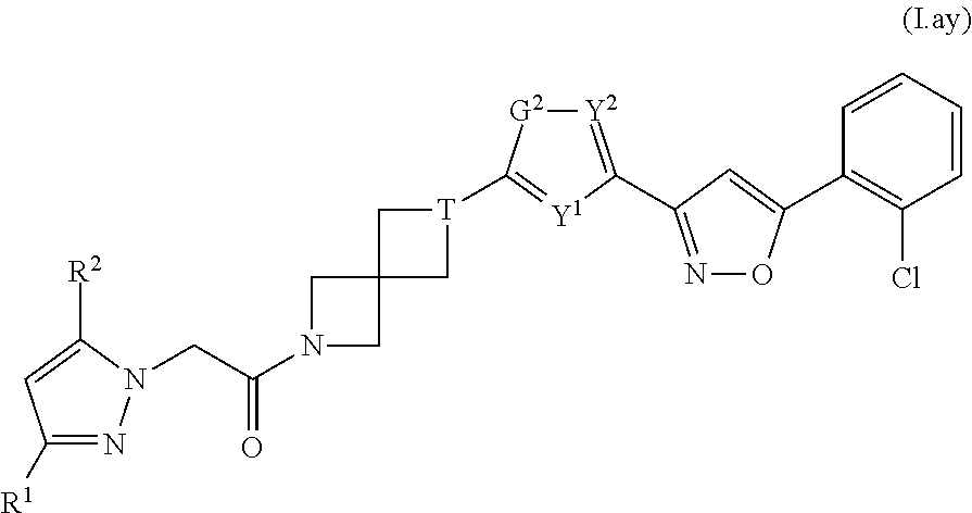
C1([R1])=NN(CC(=O)N2CC3(C2)C[T](C2=[Y1]C(C4=NOC(C5=C(Cl)C=CC=C5)=C4)=[Y2][G2]2)C3)C([R2])=C1
